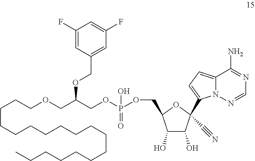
C(CCOCC(COP(OCC1C(O)C(O)C(C2=CC=C3N2N=CN=C3N)(C#N)O1)(O)=O)OCC1=CC(F)=CC(F)=C1)CCCCCCCCCCCCCCC
